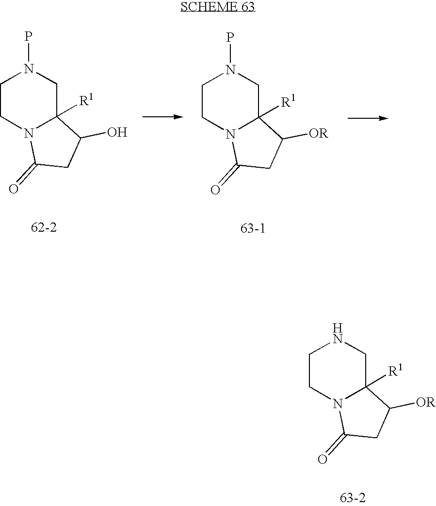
C1CN2C([R1])(CN1)C([OR])CC2=O.C1CN2C([R1])(CN1P)C(O)CC2=O.C1CN2C([R1])(CN1P)C([OR])CC2=O
